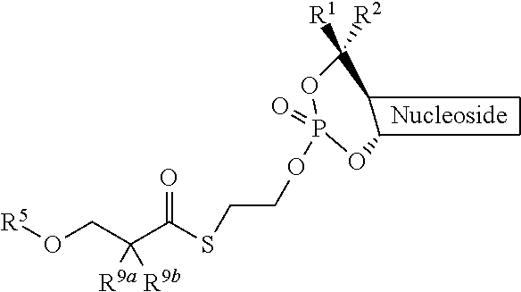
P(OC)(OC(C)([R1])[R2])(=O)OCCSC(C(CO[R5])([R9a])[R9b])=O
